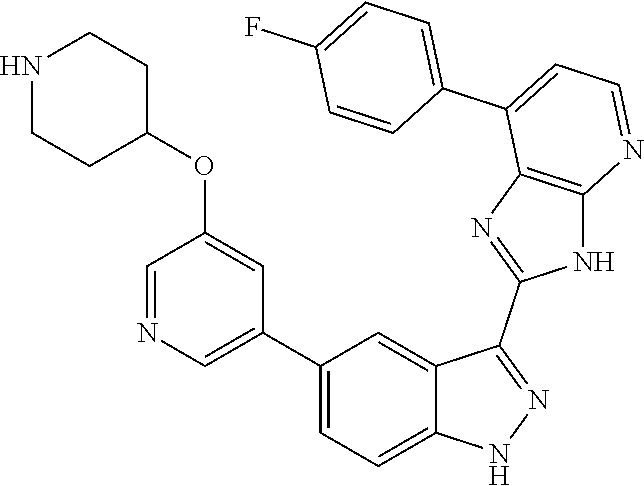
C1(C2=CC=C3C(=C2)C(C2=NC4=C(N2)N=CC=C4C2=CC=C(F)C=C2)=NN3)=CN=CC(OC2CCNCC2)=C1
